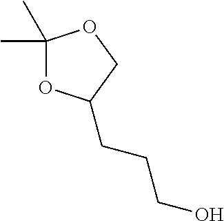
C1(C)(C)OC(CCCO)CO1
